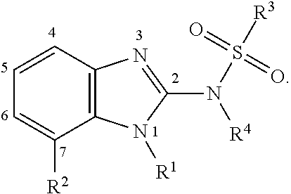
C1=CC2=C(C([R2])=C1)N([R1])C(N([R4])S([R3])(=O)=O)=N2
